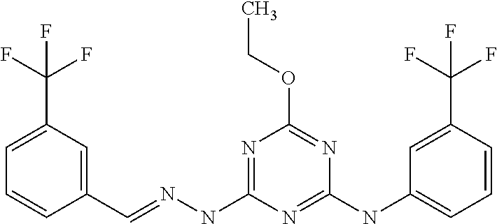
C1(C=NNC2=NC(OCC)=NC(NC3=CC=CC(C(F)(F)F)=C3)=N2)=CC(C(F)(F)F)=CC=C1
